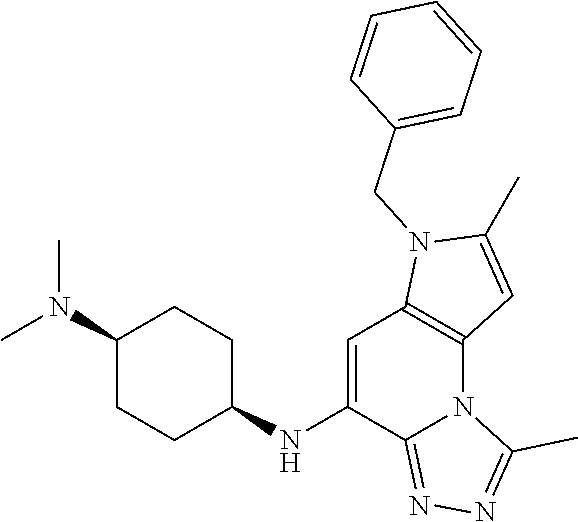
C1=C(NC2CCC(N(C)C)CC2)C2=NN=C(C)N2C2=C1N(CC1=CC=CC=C1)C(C)=C2
